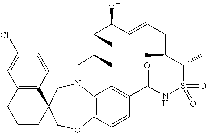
C1(Cl)=CC2=C(C=C1)C1(CCC2)COC2=C3N(C1)CC1C(C(O)C=CCC(C)C(C)S(=O)(=O)NC(=O)C(=C3)C=C2)CC1
